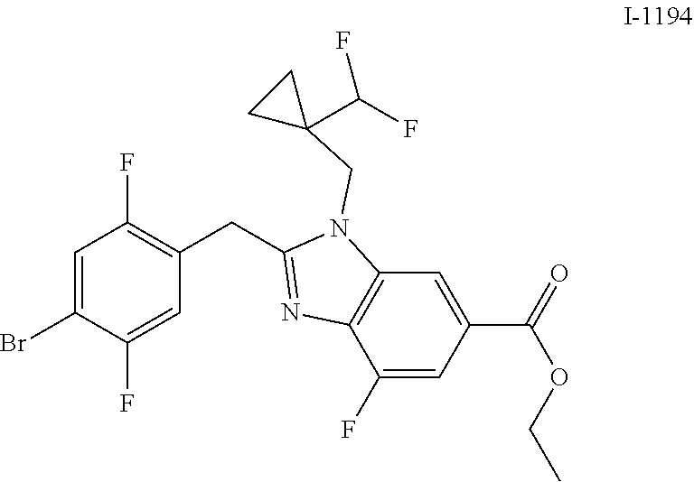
C1=C(Br)C(F)=CC(CC2=NC3=C(N2CC2(C(F)F)CC2)C=C(C(OCC)=O)C=C3F)=C1F
